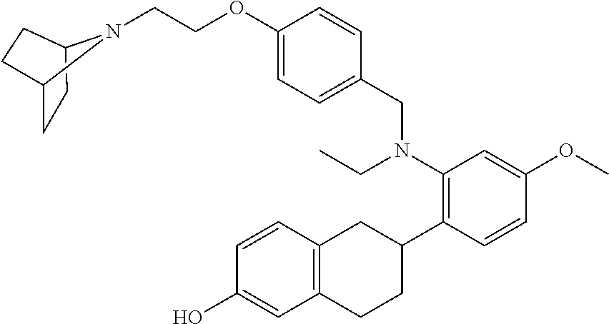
N1(CCOC2=CC=C(CN(C3=C(C4CC5=C(CC4)C=C(O)C=C5)C=CC(OC)=C3)CC)C=C2)C2CCC1CC2
